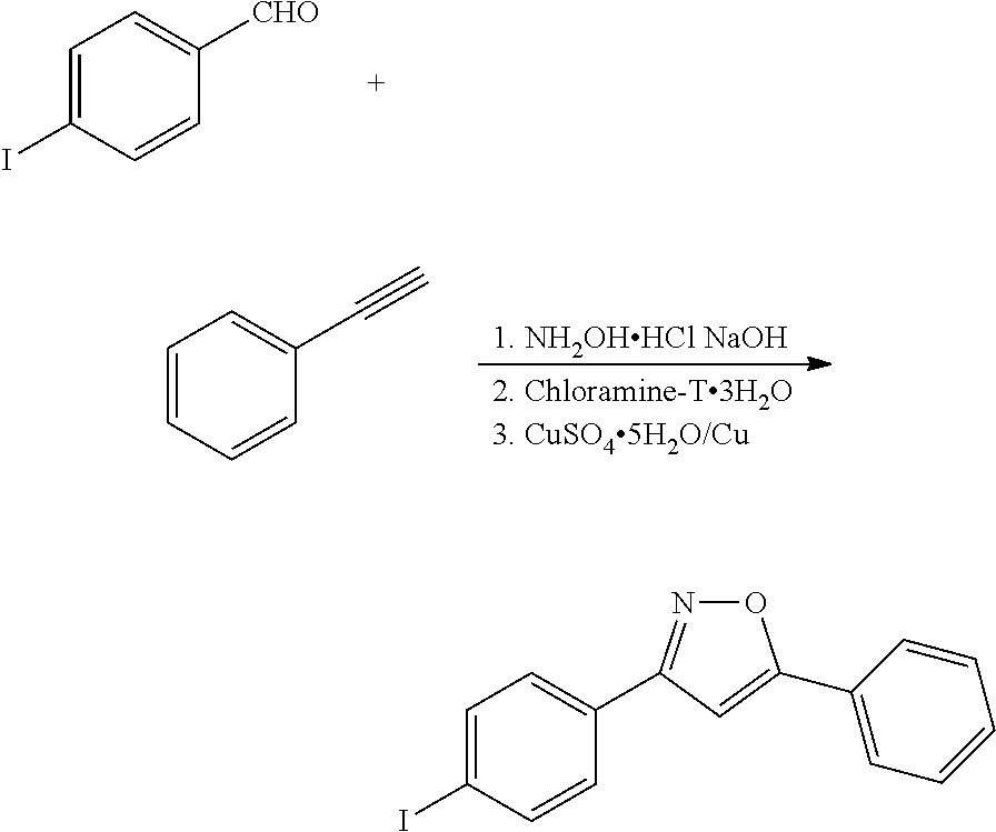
C1=C([CHO])C=CC(I)=C1.[1. NH2OHHCl NaOH].C1=C(C#C)C=CC=C1.C1=C(C2=NOC(C3=CC=CC=C3)=C2)C=CC(I)=C1
